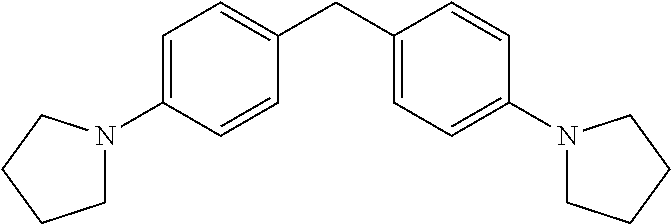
C1=C(N2CCCC2)C=CC(CC2=CC=C(N3CCCC3)C=C2)=C1
